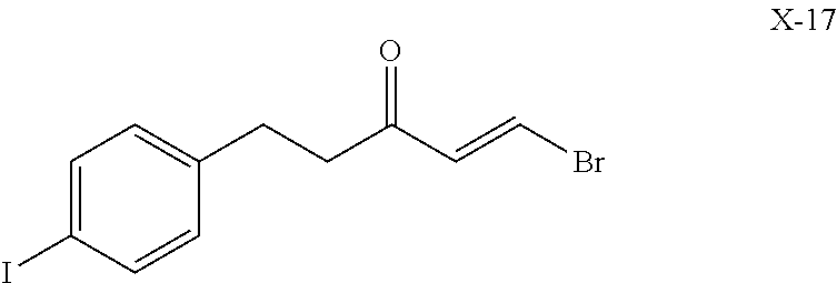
C1(CCC(C=CBr)=O)=CC=C(I)C=C1
